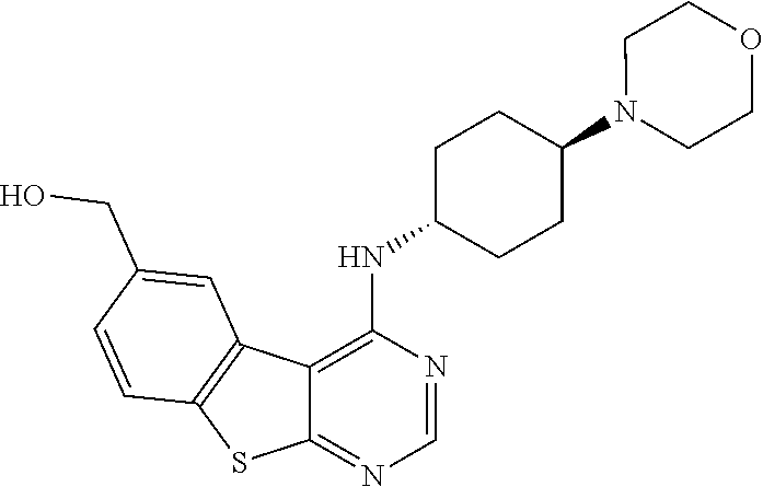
C12=C(NC3CCC(N4CCOCC4)CC3)N=CN=C1SC1=C2C=C(CO)C=C1
